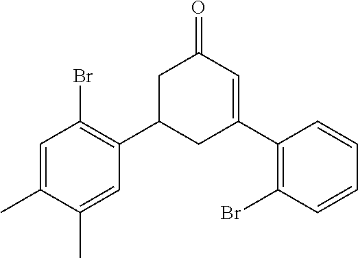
C1=C(C)C(C)=CC(C2CC(C3=C(Br)C=CC=C3)=CC(=O)C2)=C1Br
